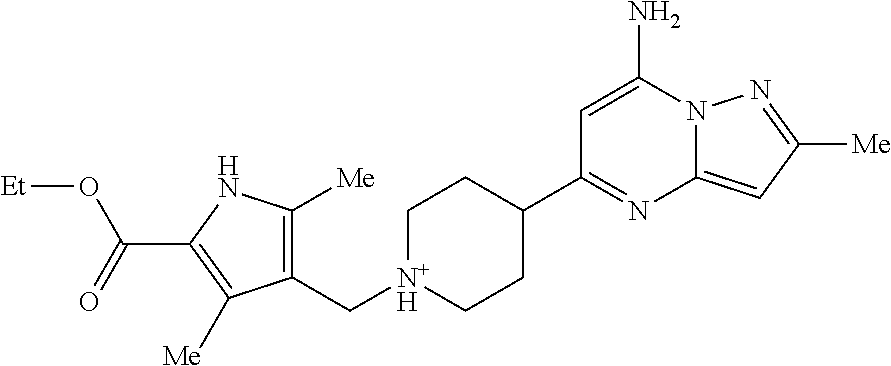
C1=C(N)N2C(=CC([Me])=N2)N=C1C1CC[N+H](CC2=C([Me])NC(C(O[Et])=O)=C2[Me])CC1
